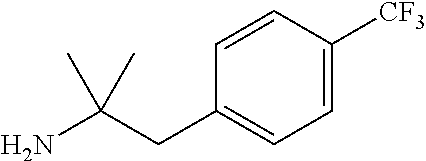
C(C(N)(C)C)C1=CC=C([CF3])C=C1
